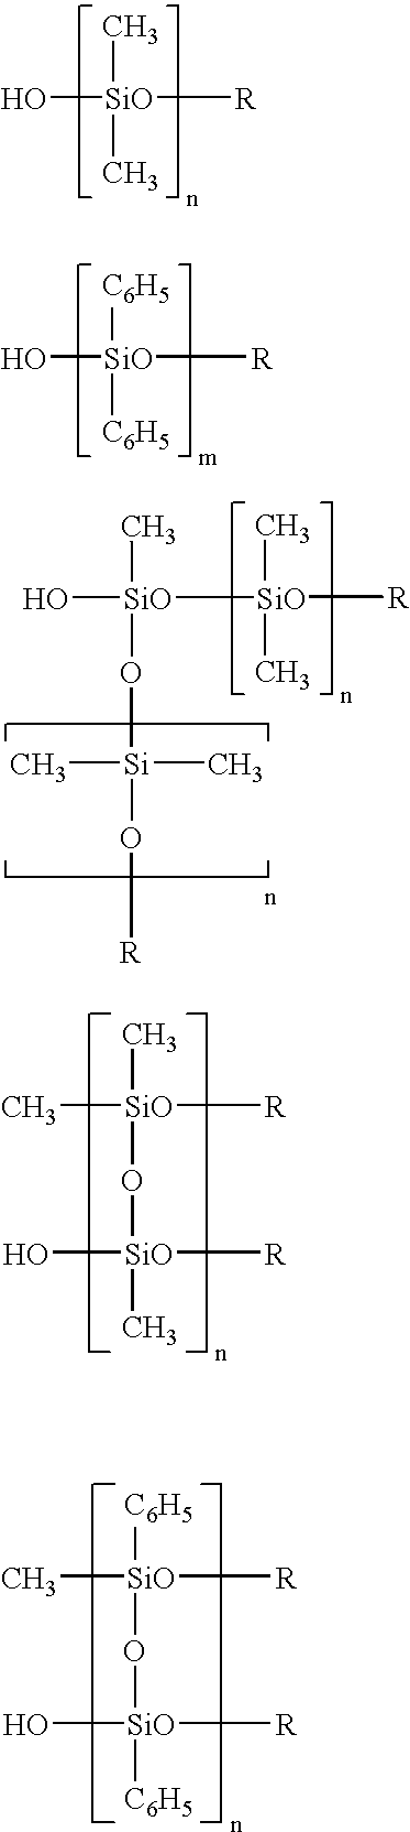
O[SiO]([R])(C)C.O[SiO]([R])([C6H5])[C6H5].O[SiO](C)(O[Si](C)(C)O[R])[SiO]([R])(C)C.[SiO](C)(O[SiO](C)(O)[R])(C)[R].[SiO]([C6H5])(O[SiO]([C6H5])(O)[R])(C)[R]
